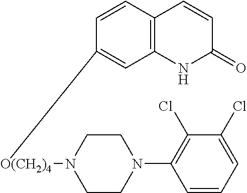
C1([O(CH2)4]N2CCN(C3=C(Cl)C(Cl)=CC=C3)CC2)=CC2=C(C=C1)C=CC(=O)N2
